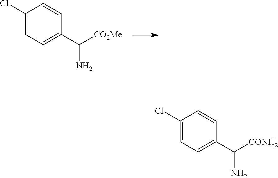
C1(Cl)=CC=C(C([CO2Me])N)C=C1.C1(Cl)=CC=C(C([CONH2])N)C=C1
